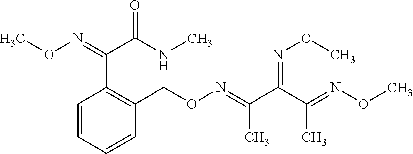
C1=CC=CC(CON=C(C)C(C(=NOC)C)=NOC)=C1C(=NOC)C(NC)=O
